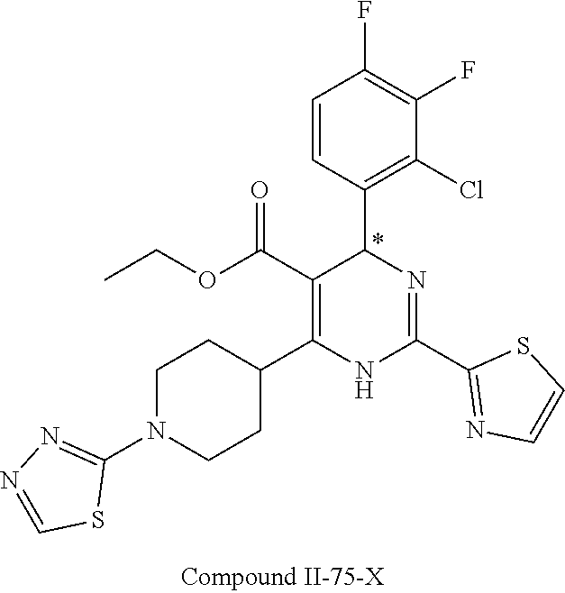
C1(F)=C(F)C=CC(C2N=C(C3=NC=CS3)NC(C3CCN(C4=NN=CS4)CC3)=C2C(OCC)=O)=C1Cl
